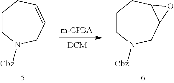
C1CN([Cbz])CC=CC1.C1CN([Cbz])CC2C(C1)O2
